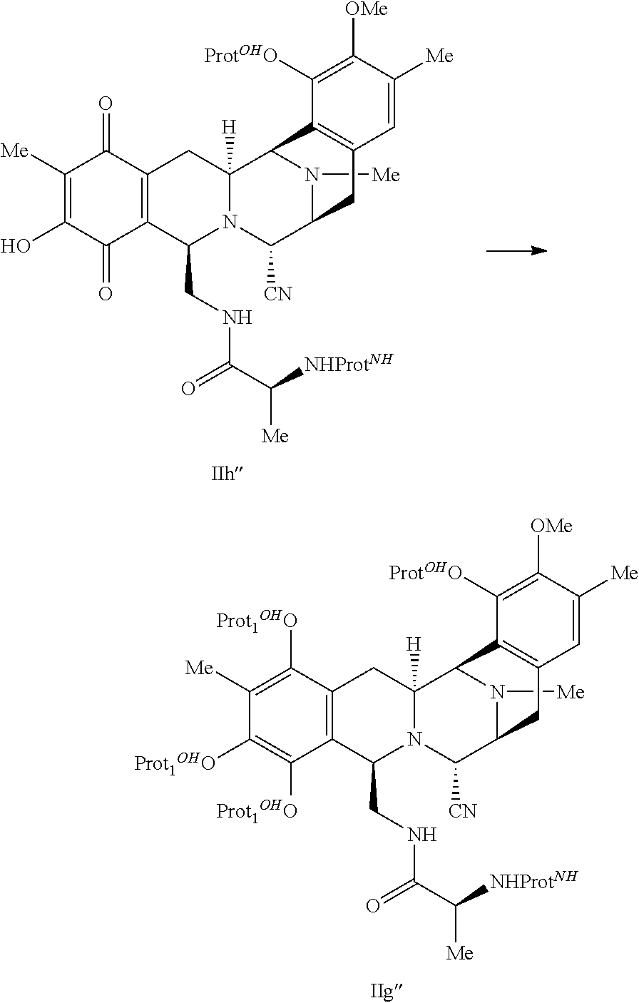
N1([Me])C2C([CN])N3C(CNC(C([NHProtNH])[Me])=O)C4=C(C([Prot1OHO])=C([Me])C([Prot1OHO])=C4[Prot1OHO])CC3([H])C1C1=C(C2)C=C([Me])C([OMe])=C1[ProtOHO].N1([Me])C2C([CN])N3C(CNC(C([NHProtNH])[Me])=O)C4=C(C(=O)C([Me])=C(O)C4=O)CC3([H])C1C1=C(C2)C=C([Me])C([OMe])=C1[ProtOHO]
